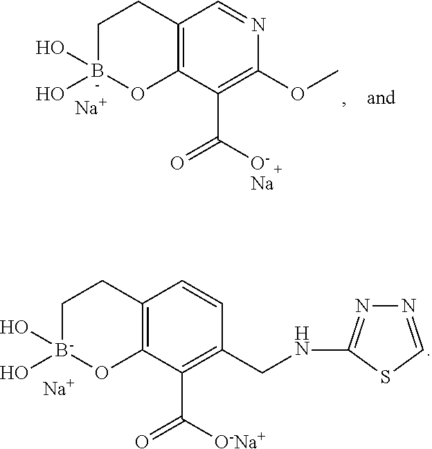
[Na].C12=C(C(C([O-Na+])=O)=C(CNC3=NN=CS3)C=C1)O[B-](O)(O)CC2.C12=C(C(C([O-])=O)=C(OC)N=C1)OB(O)(O)CC2.[Na].[Na]
